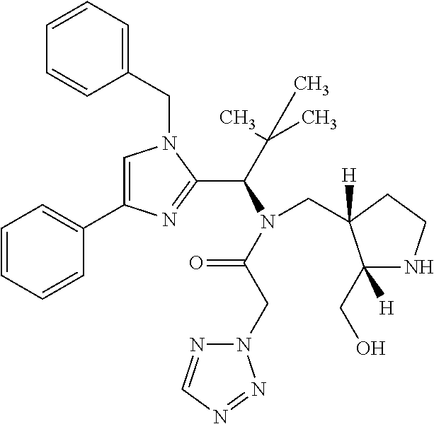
C1=C(C2=CC=CC=C2)N=C(C(C(C)(C)C)N(C(=O)CN2N=CN=N2)CC2([H])C(CO)([H])NCC2)N1CC1=CC=CC=C1
